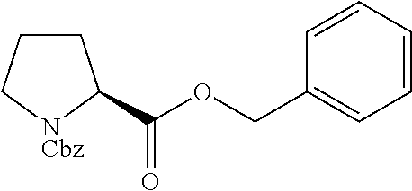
C(OCC1=CC=CC=C1)(=O)C1CCC[NCbz]1
